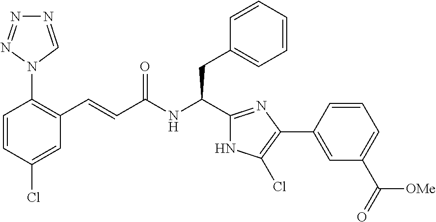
C1(Cl)=CC(C=CC(NC(CC2=CC=CC=C2)C2=NC(C3=CC(C(=O)[OMe])=CC=C3)=C(Cl)N2)=O)=C(N2C=NN=N2)C=C1
